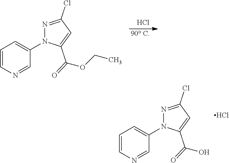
Cl.[90 C].C1=CN=CC(N2N=C(Cl)C=C2C(OCC)=O)=C1.C1=CN=CC(N2N=C(Cl)C=C2C(O)=O)=C1.Cl
